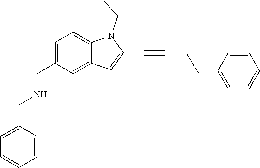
N1(CC)C2=CC=C(CNCC3=CC=CC=C3)C=C2C=C1C#CCNC1=CC=CC=C1
